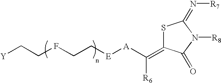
S1C(=C([R6])[A][E]CCFCC[Y])C(=O)N([R8])C1=N[R7]
